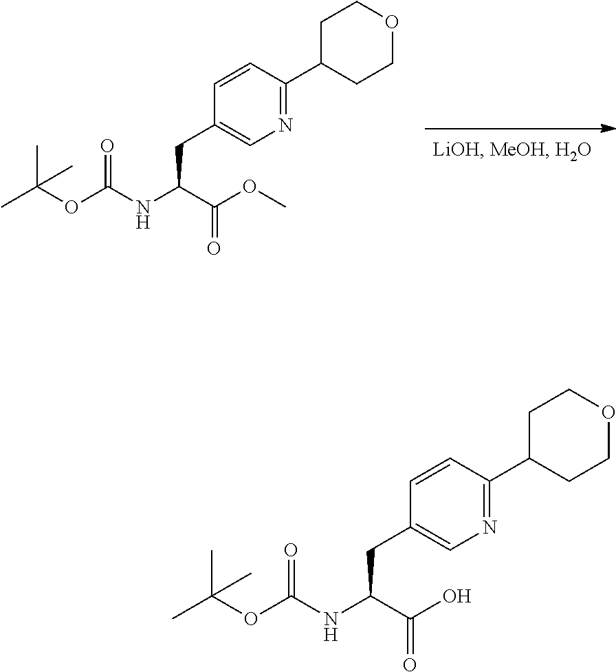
CC(OC(NC(C(OC)=O)CC1=CN=C(C2CCOCC2)C=C1)=O)(C)C.CC(OC(NC(C(O)=O)CC1=CN=C(C2CCOCC2)C=C1)=O)(C)C
